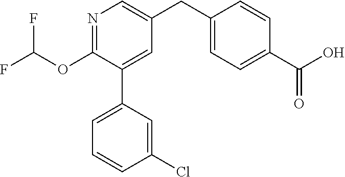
C1(OC(F)F)=NC=C(CC2=CC=C(C(=O)O)C=C2)C=C1C1=CC=CC(Cl)=C1
